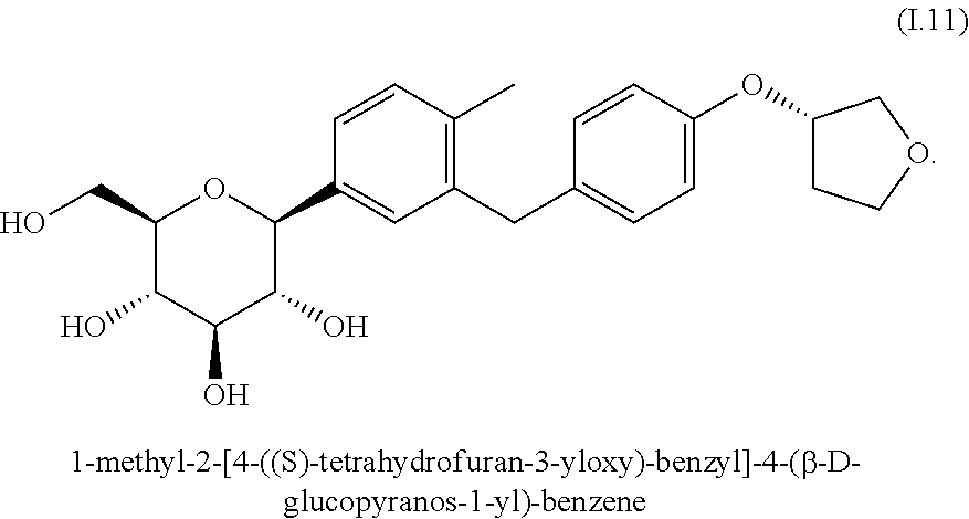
C1(CC2=CC=C(OC3CCOC3)C=C2)=C(C)C=CC(C2OC(CO)C(O)C(O)C2O)=C1
